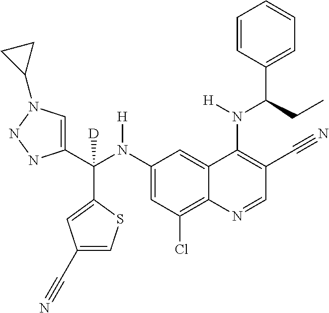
C1(N(C(C2=CN(C3CC3)NN2)(C2=CC(C#N)=CS2)[D])[H])=CC(Cl)=C2C(=C1)C(N(C(C1=CC=CC=C1)CC)[H])=C(C#N)C=N2
